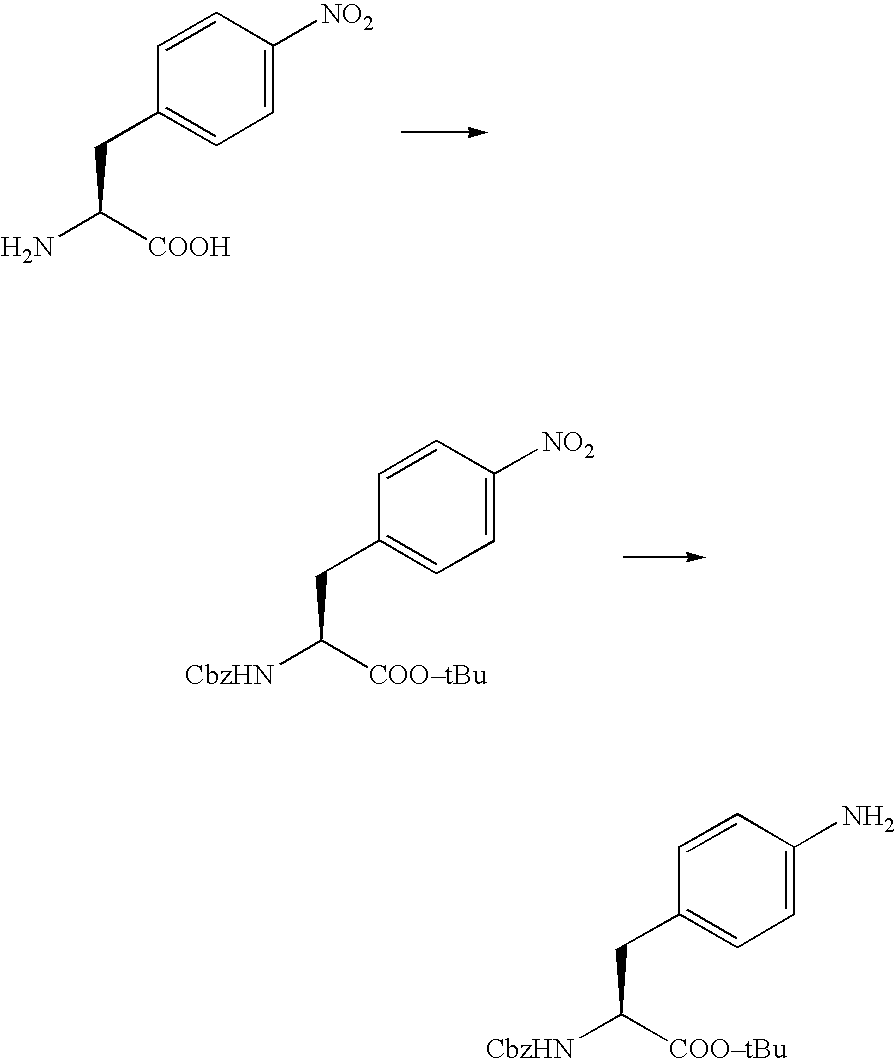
C1=CC([NO2])=CC=C1CC([COOH])N.[CbzHN]C([COOtBu])CC1=CC=C([NO2])C=C1.[CbzHN]C([COOtBu])CC1=CC=C(N)C=C1
